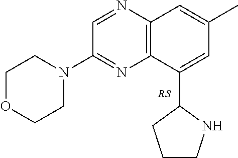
C12=C(N=CC(N3CCOCC3)=N1)C=C(C)C=C2C1CCCN1
